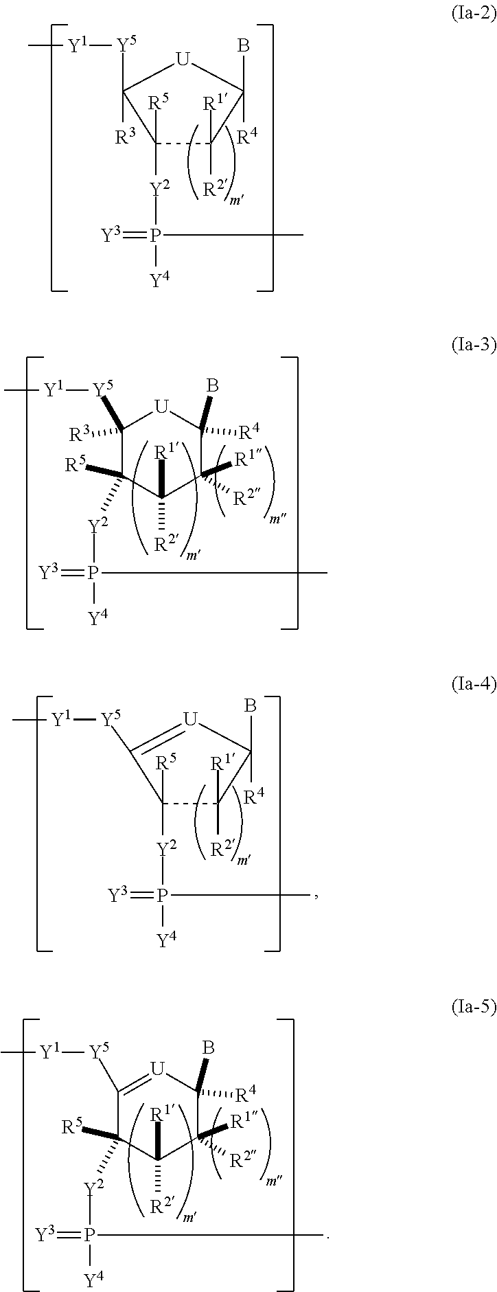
C1([R5])([Y2]P(C)(=[Y3])[Y4])C([R1])([R2])C(B)([R4])[U]C1([R3])[Y5][Y1]C.C1([R3])([Y5][Y1]C)C([R5])([Y2]P([Y4])(=[Y3])C)C([R2])([R1])C([R1])([R2])C(B)([R4])[U]1.C1([R5])([Y2]P(C)(=[Y3])[Y4])C([R1])([R2])C(B)([R4])[U]=C1[Y5][Y1]C.C1([Y5][Y1]C)=[U]C(B)([R4])C([R1])([R2])C([R2])([R1])C1([R5])[Y2]P([Y4])(=[Y3])C
